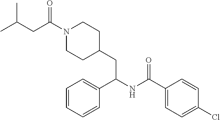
C1=C(C(NC(C2=CC=CC=C2)CC2CCN(C(=O)CC(C)C)CC2)=O)C=CC(Cl)=C1
